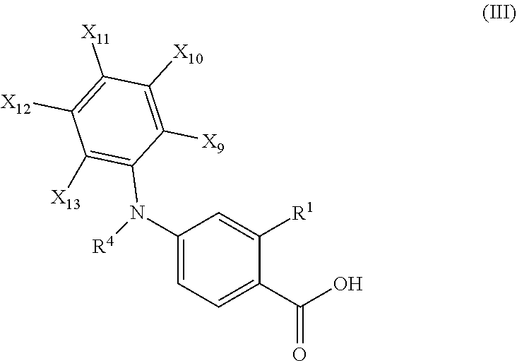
C1=C(N(C2=C([X13])C([X12])=C([X11])C([X10])=C2[X9])[R4])C=C([R1])C(C(O)=O)=C1
